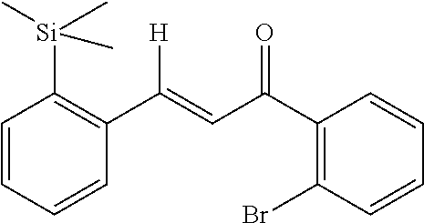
C1=CC=CC(C(=CC(C2=C(Br)C=CC=C2)=O)[H])=C1[Si](C)(C)C
